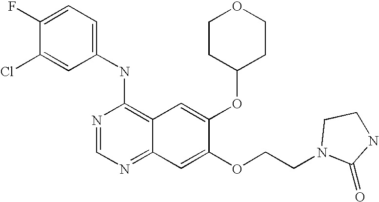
C1=C(Cl)C(F)=CC=C1NC1=C2C(=NC=N1)C=C(OCCN1CCNC1=O)C(OC1CCOCC1)=C2
